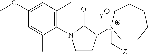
[Y].C1CC([N+]2(C[Z])CCCCCC2)C(=O)N1C1=C(C)C=C(OC)C=C1C
